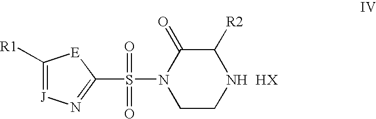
C1([R1])=[J]N=C(S(=O)(=O)N2CCNC([R2])C2=O)[E]1
